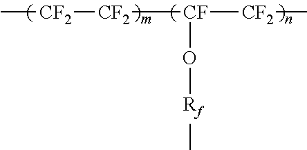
C[CF2][CF2][CF]([CF2]C)O[Rf]C
